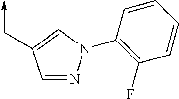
C1=NN(C2=C(F)C=CC=C2)C=C1C->C
